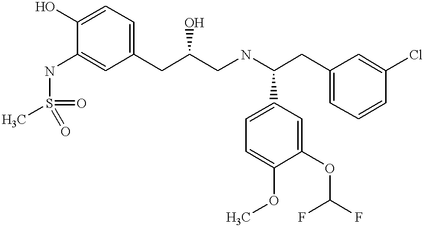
N(C1=CC(CC(CNC(CC2=CC=CC(Cl)=C2)C2=CC=C(OC)C(OC(F)F)=C2)O)=CC=C1O)S(C)(=O)=O
